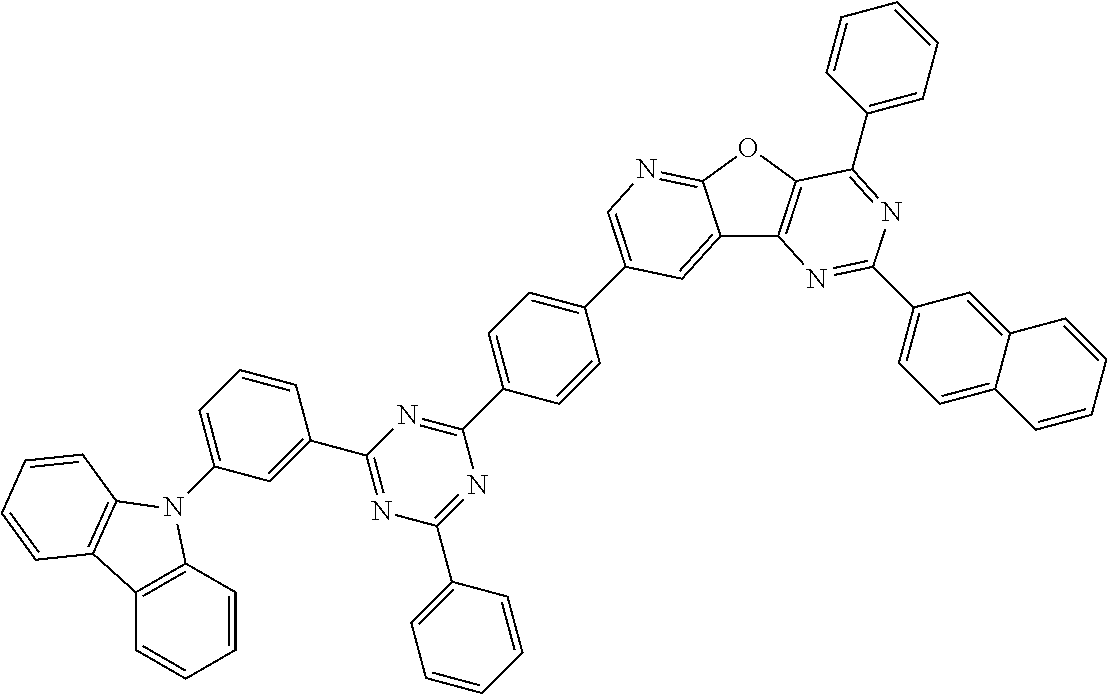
C1=C(N2C3=C(C=CC=C3)C3=C2C=CC=C3)C=C(C2=NC(C3=CC=CC=C3)=NC(C3=CC=C(C4=CN=C5C(=C4)C4=C(O5)C(C5=CC=CC=C5)=NC(C5=CC=C6C(=C5)C=CC=C6)=N4)C=C3)=N2)C=C1
